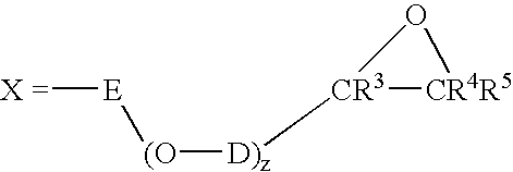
[D)z]([CR3]1[CR4R5]O1)[(O][E][X =]
